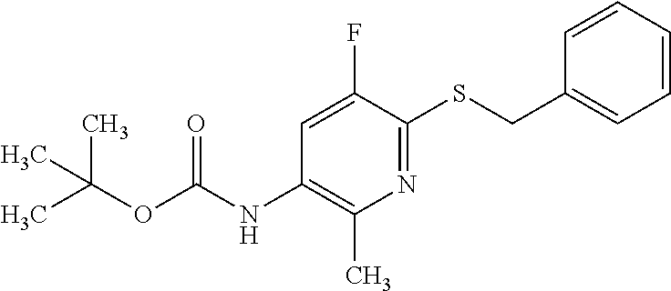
N1=C(SCC2=CC=CC=C2)C(F)=CC(NC(OC(C)(C)C)=O)=C1C
